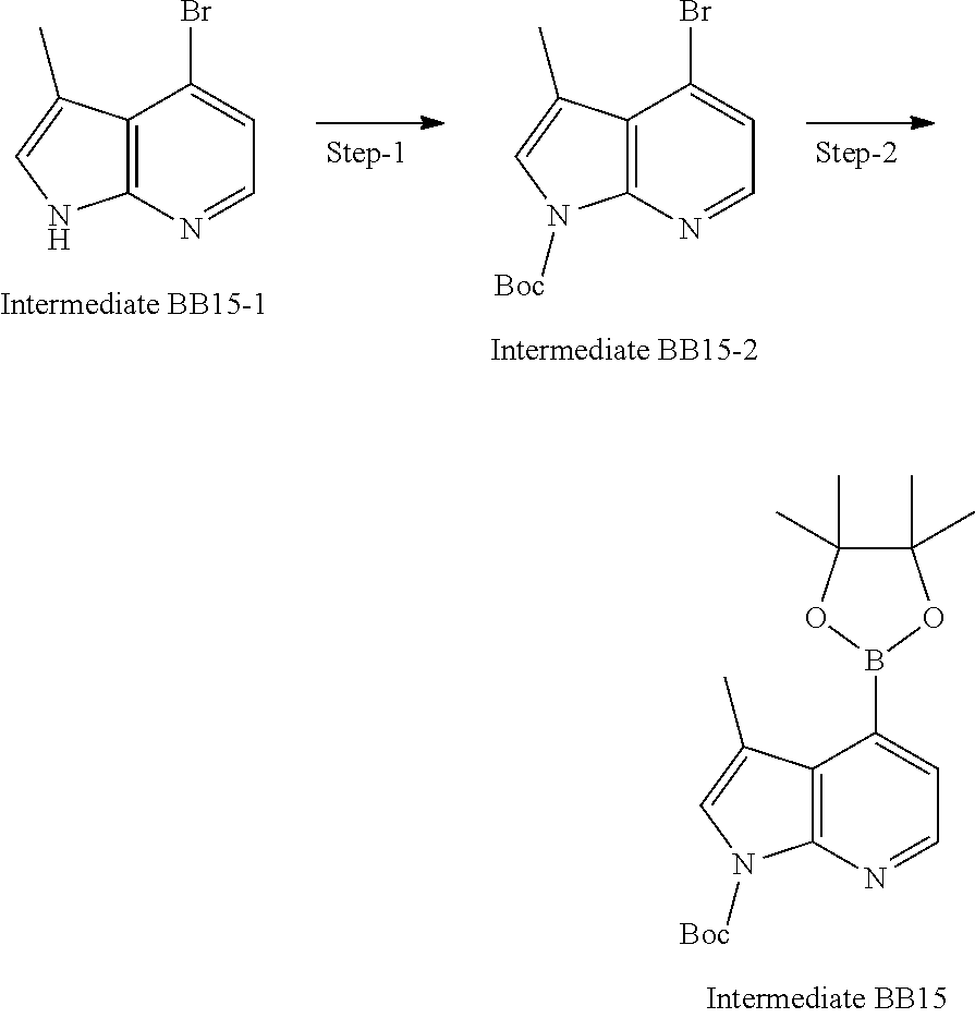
C12=C(N=CC=C1B1OC(C)(C)C(C)(C)O1)N([Boc])C=C2C.C12=C(N=CC=C1Br)NC=C2C.C12=C(N=CC=C1Br)N([Boc])C=C2C
